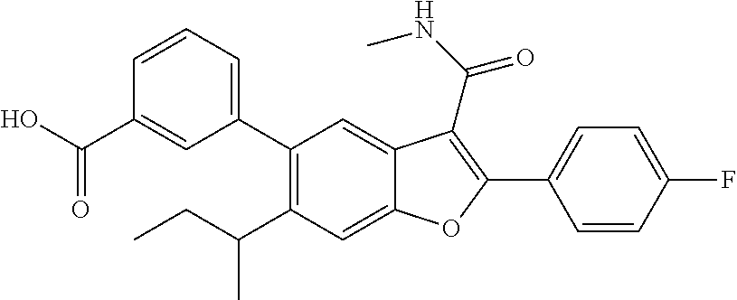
C1(C(C)CC)=C(C2=CC=CC(C(O)=O)=C2)C=C2C(=C1)OC(C1=CC=C(F)C=C1)=C2C(NC)=O
